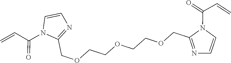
C(C(=O)N1C(COCCOCCOCC2=NC=CN2C(=O)C=C)=NC=C1)=C
